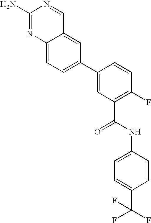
C1(N)=NC2=CC=C(C3=CC(C(NC4=CC=C(C(F)(F)F)C=C4)=O)=C(F)C=C3)C=C2C=N1
